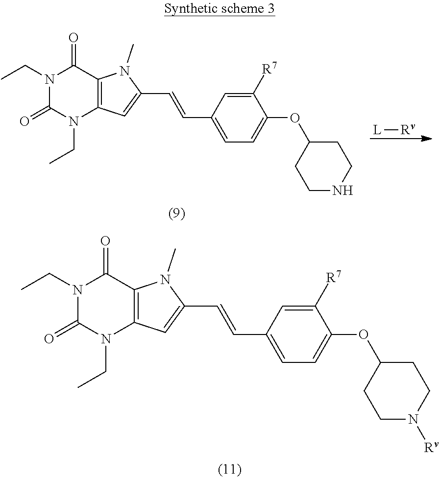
N1(CC)C(=O)N(CC)C2=C(C1=O)N(C)C(C=CC1=CC=C(OC3CCN([Rv])CC3)C([R7])=C1)=C2.[L][Rv].N1(CC)C(=O)N(CC)C2=C(C1=O)N(C)C(C=CC1=CC=C(OC3CCNCC3)C([R7])=C1)=C2
